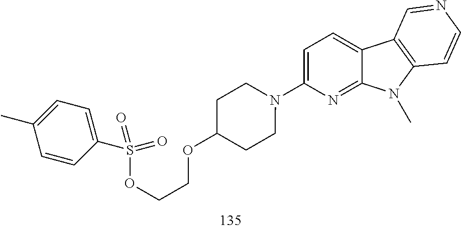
C1=C(N2CCC(OCCOS(C3=CC=C(C)C=C3)(=O)=O)CC2)N=C2C(=C1)C1=C(N2C)C=CN=C1
